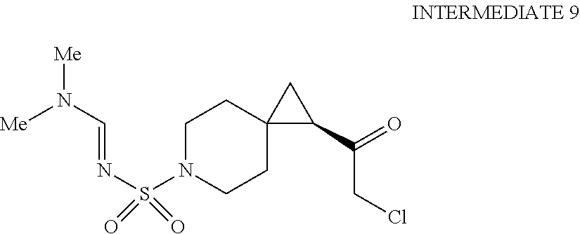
C1N(S(N=CN([Me])[Me])(=O)=O)CCC2(C1)C(C(=O)CCl)C2
